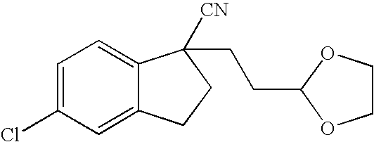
C1=C(Cl)C=C2C(=C1)C([CN])(CCC1OCCO1)CC2
